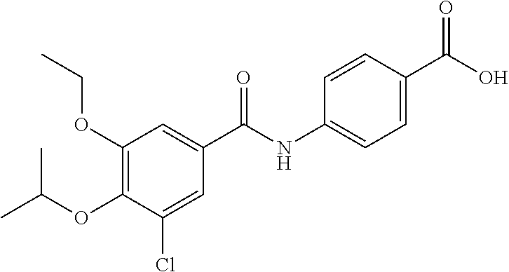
C1(OCC)=C(OC(C)C)C(Cl)=CC(C(NC2=CC=C(C(O)=O)C=C2)=O)=C1
